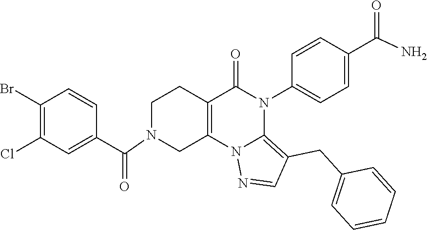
C1(Br)=C(Cl)C=C(C(=O)N2CC3=C(CC2)C(=O)N(C2=CC=C(C(N)=O)C=C2)C2=C(CC4=CC=CC=C4)C=NN32)C=C1
